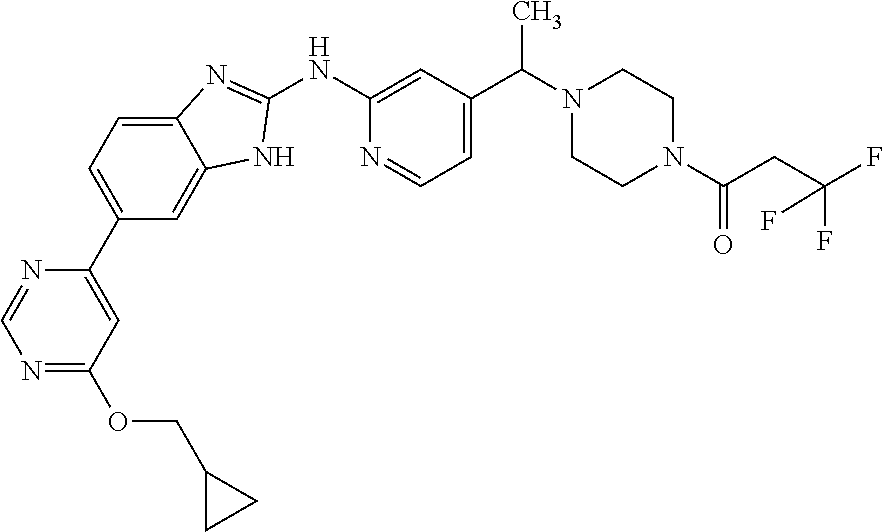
C12=CC=C(C3=CC(OCC4CC4)=NC=N3)C=C1NC(NC1=CC(C(N3CCN(C(CC(F)(F)F)=O)CC3)C)=CC=N1)=N2
